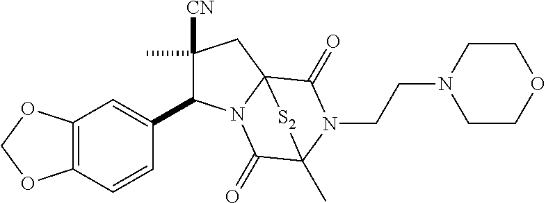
C1(C2C(C)([CN])CC34N2C(=O)C(C)(N(CCN2CCOCC2)C3=O)[S2]4)=CC2=C(C=C1)OCO2
